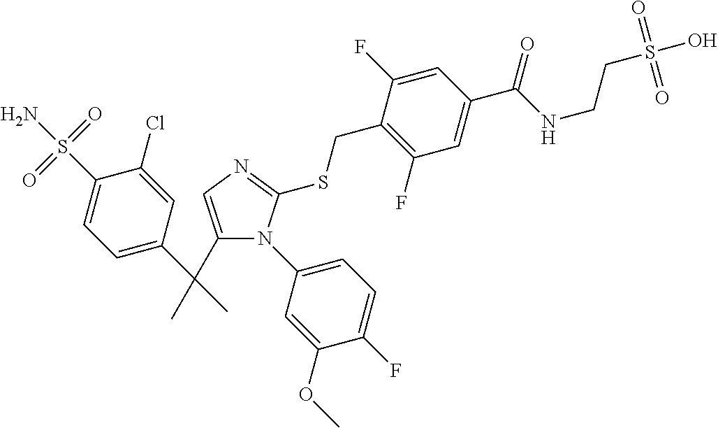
C1(C(C)(C2=CC=C(S(N)(=O)=O)C(Cl)=C2)C)=CN=C(SCC2=C(F)C=C(C(NCCS(O)(=O)=O)=O)C=C2F)N1C1=CC=C(F)C(OC)=C1
